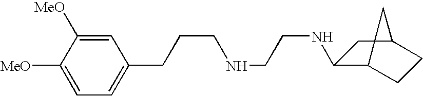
C(CCNCCNC1C2CCC(C1)C2)C1=CC=C([MeO])C([MeO])=C1
